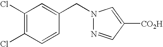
N1(CC2=CC(Cl)=C(Cl)C=C2)N=CC([CO2H])=C1
